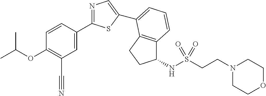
C1=CC(C2=NC=C(C3=CC=CC4=C3CCC4NS(CCN3CCOCC3)(=O)=O)S2)=CC(C#N)=C1OC(C)C
